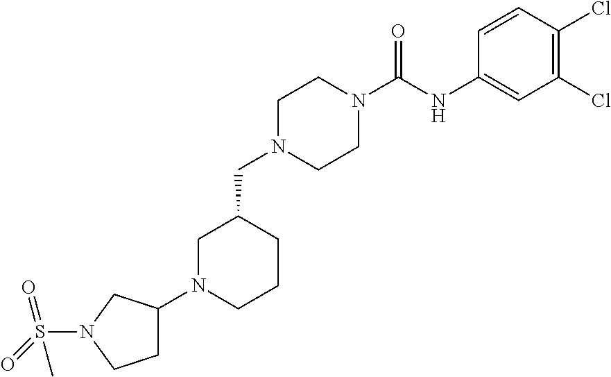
C1N(CC2CN(C3CCN(S(=O)(=O)C)C3)CCC2)CCN(C(NC2=CC(Cl)=C(Cl)C=C2)=O)C1
